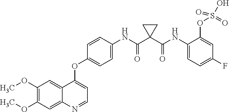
C1(OC)=C(OC)C=C2C(=C1)C(OC1=CC=C(NC(C3(C(NC4=CC=C(F)C=C4OS(=O)(=O)O)=O)CC3)=O)C=C1)=CC=N2
